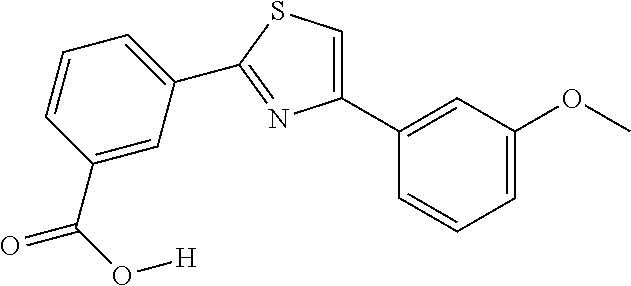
C1(C2=CC(OC)=CC=C2)=CSC(C2=CC=CC(C(O[H])=O)=C2)=N1
